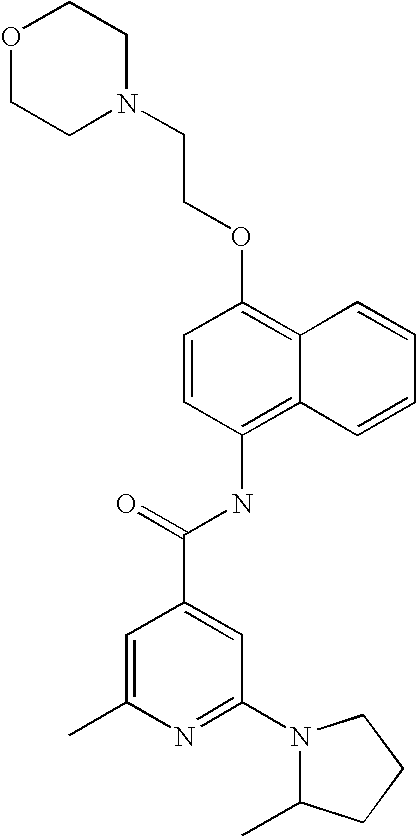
O1CCN(CCOC2=C3C(=C(NC(C4=CC(N5C(C)CCC5)=NC(C)=C4)=O)C=C2)C=CC=C3)CC1
